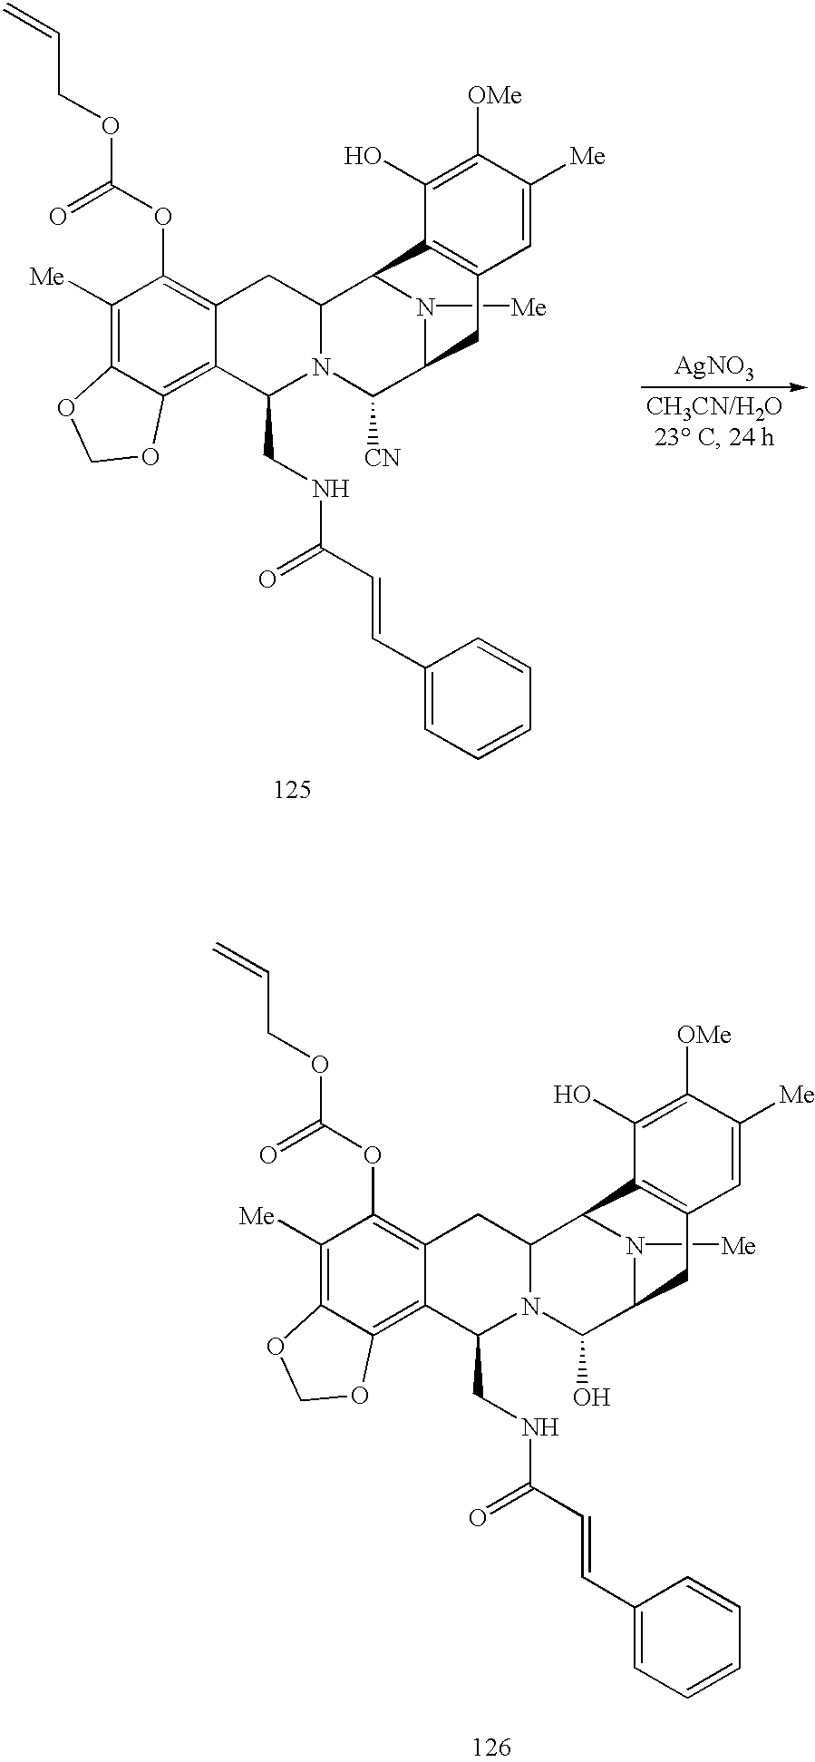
C1(OC(OCC=C)=O)=C2C(=C3C(=C1[Me])OCO3)C(CNC(C=CC1=CC=CC=C1)=O)N1C(C2)C2N([Me])C(C1O)CC1=C2C(O)=C([OMe])C([Me])=C1.C1(OC(OCC=C)=O)=C2C(=C3C(=C1[Me])OCO3)C(CNC(C=CC1=CC=CC=C1)=O)N1C(C2)C2N([Me])C(C1[CN])CC1=C2C(O)=C([OMe])C([Me])=C1.[AgNO3]
